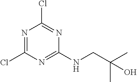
N1=C(Cl)N=C(NCC(C)(C)O)N=C1Cl
